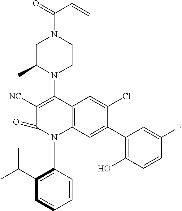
C1C(C)N(C2=C([NC])C(=O)N(C3=C(C(C)C)C=CC=C3)C3=C2C=C(Cl)C(C2=C(O)C=CC(F)=C2)=C3)CCN1C(=O)C=C
